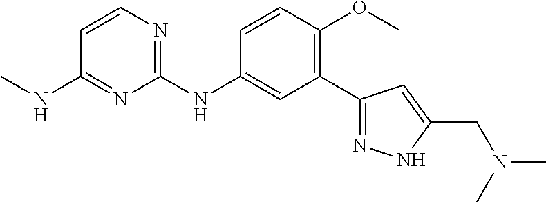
C1(C2=NNC(CN(C)C)=C2)=C(OC)C=CC(NC2=NC=CC(NC)=N2)=C1
